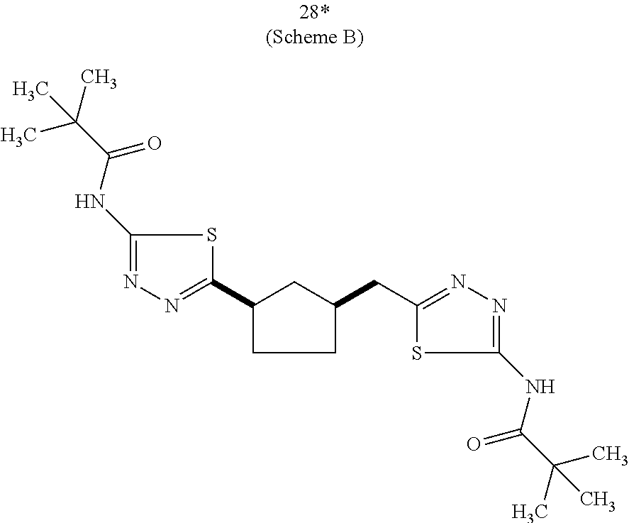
C1(C2=NN=C(NC(C(C)(C)C)=O)S2)CCC(CC2=NN=C(NC(C(C)(C)C)=O)S2)C1
